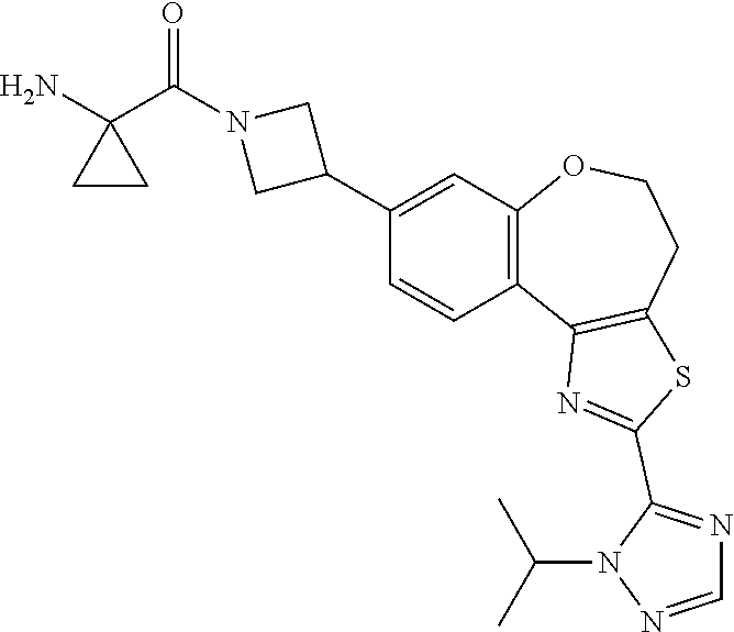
C1=CC2=C(C=C1C1CN(C(C3(N)CC3)=O)C1)OCCC1=C2N=C(C2=NC=NN2C(C)C)S1
